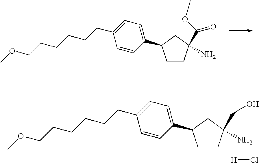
C1CC(N)(C(OC)=O)CC1C1=CC=C(CCCCCCOC)C=C1.C1CC(N)(CO)CC1C1=CC=C(CCCCCCOC)C=C1.[H]Cl
